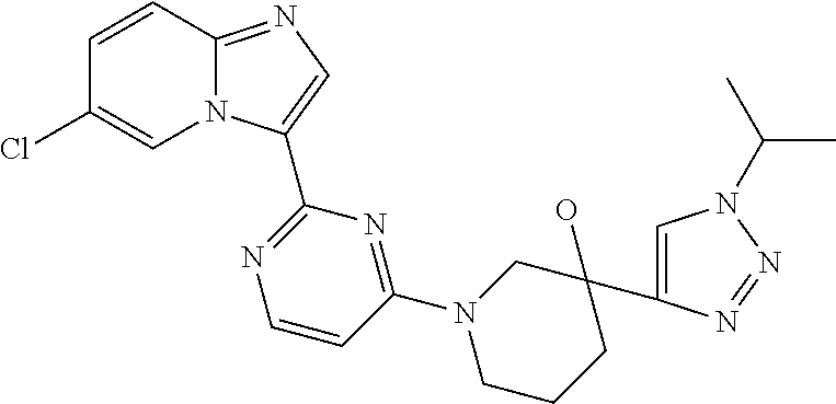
C12=NC=C(C3=NC=CC(N4CCCC(O)(C5=CN(C(C)C)N=N5)C4)=N3)N1C=C(Cl)C=C2
